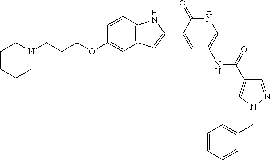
C1=NN(CC2=CC=CC=C2)C=C1C(=O)NC1=CNC(=O)C(C2=CC3=C(N2)C=CC(OCCCN2CCCCC2)=C3)=C1
